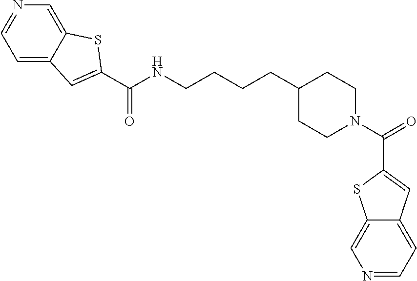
C1=C2C(=CN=C1)SC(C(NCCCCC1CCN(C(=O)C3=CC4=CC=NC=C4S3)CC1)=O)=C2
